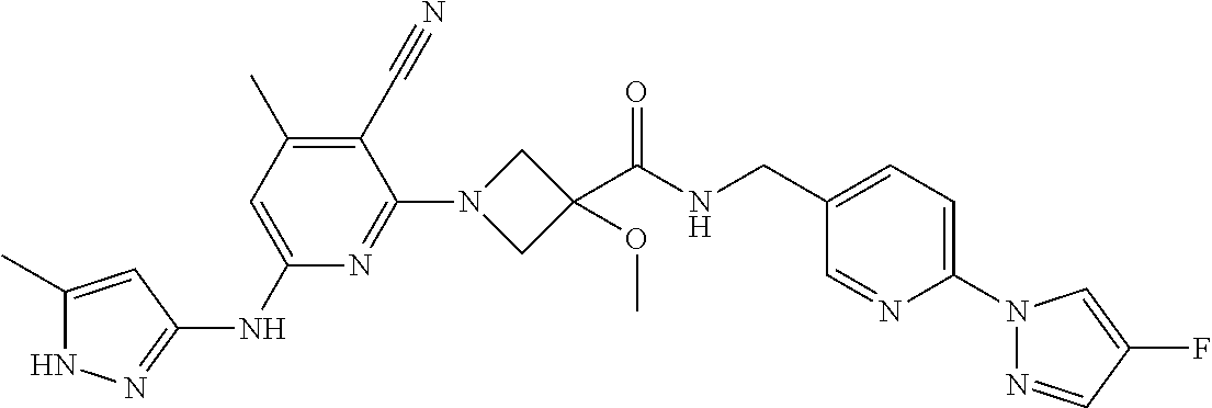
N1C(C)=CC(NC2=CC(C)=C(C#N)C(N3CC(C(NCC4=CC=C(N5N=CC(F)=C5)N=C4)=O)(OC)C3)=N2)=N1
